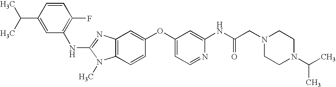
C1=CC(C(C)C)=CC(NC2=NC3=C(N2C)C=CC(OC2=CC=NC(NC(CN4CCN(C(C)C)CC4)=O)=C2)=C3)=C1F
